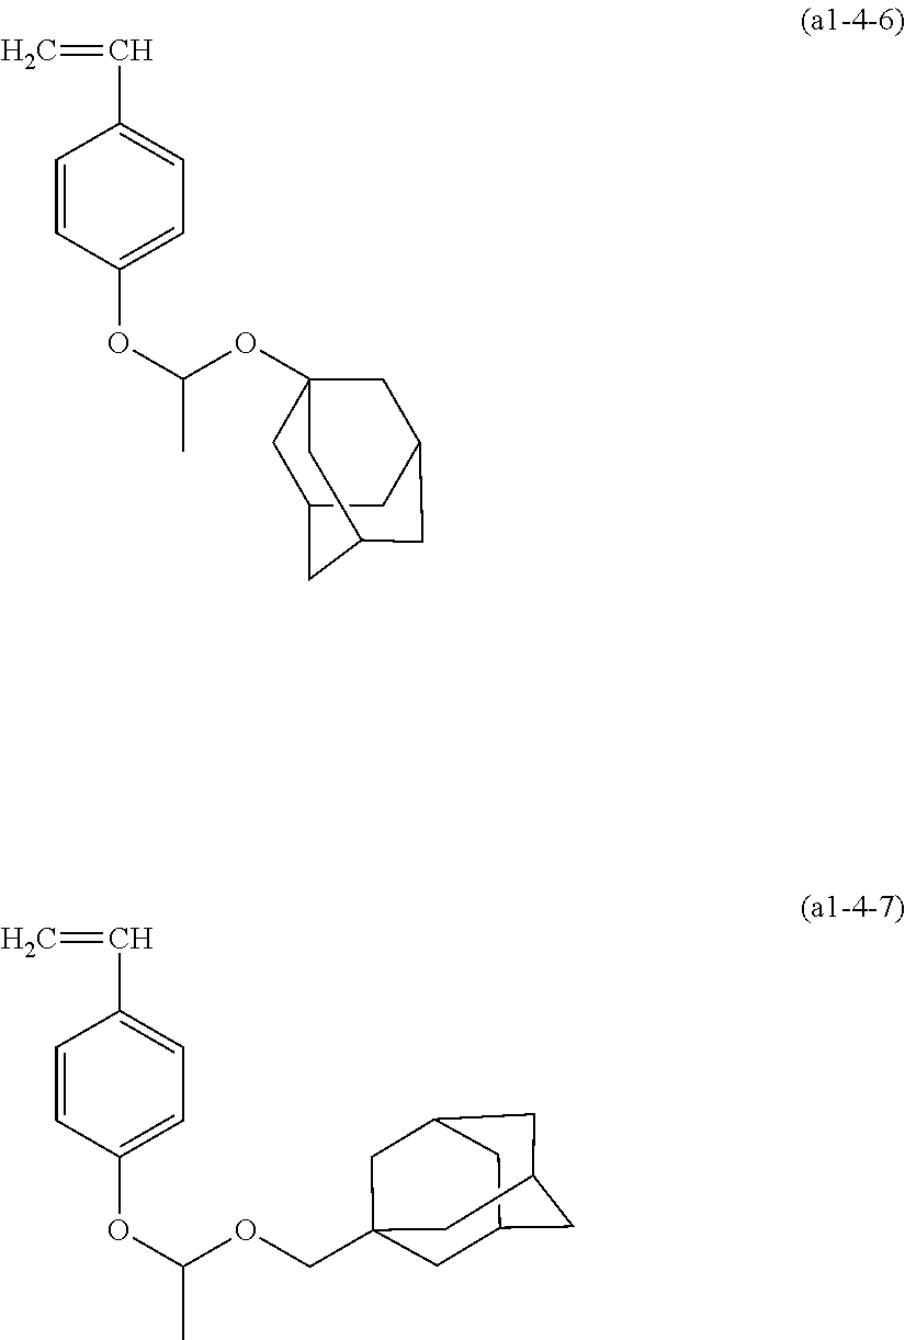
C1=CC(OC(OC23CC4CC(C2)CC(C4)C3)C)=CC=C1C=C.C1C2CC3CC1(COC(OC1=CC=C(C=C)C=C1)C)CC(C2)C3
